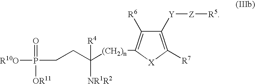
C1([Y][Z][R5])=C([R7])[X]C([(CH2)n]C(CCP([R10O])(=O)[OR11])([R4])[NR1R2])=C1[R6]
